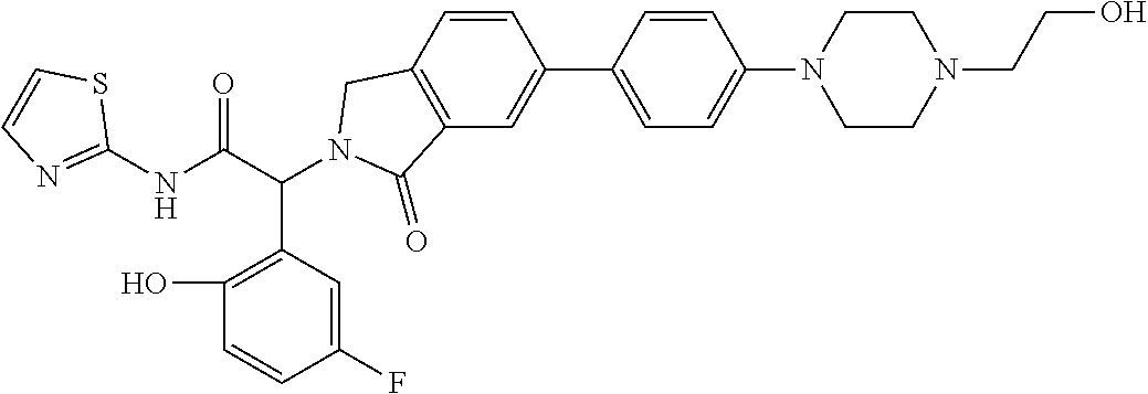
C1(NC(C(C2=C(O)C=CC(F)=C2)N2CC3=C(C=C(C4=CC=C(N5CCN(CCO)CC5)C=C4)C=C3)C2=O)=O)=NC=CS1
